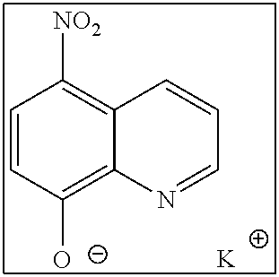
C1=CC([O-])=C2C(=C1[NO2])C=CC=N2.[K]
